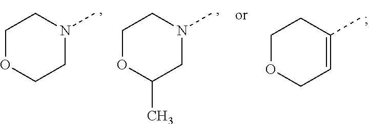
C1OCCN(C)C1.C1OC(C)CN(C)C1.C1OCC=C(C)C1
